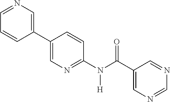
C1(C2=CN=C(N(C(C3=CN=CN=C3)=O)[H])C=C2)=CN=CC=C1
